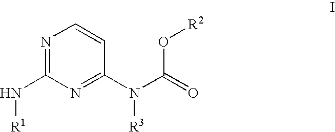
N1=C(N[R1])N=C(N(C(=O)O[R2])[R3])C=C1
